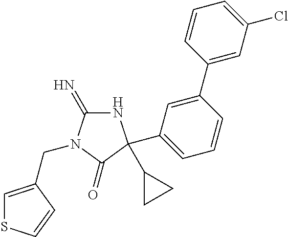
N1C(=N)N(CC2=CSC=C2)C(=O)C1(C1CC1)C1=CC=CC(C2=CC(Cl)=CC=C2)=C1
